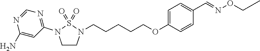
C1CN(CCCCCOC2=CC=C(C=NOCC)C=C2)S(=O)(=O)N1C1=NC=NC(N)=C1
